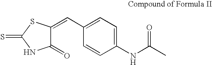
C1(=O)C(=CC2=CC=C(NC(=O)C)C=C2)SC(=S)N1
